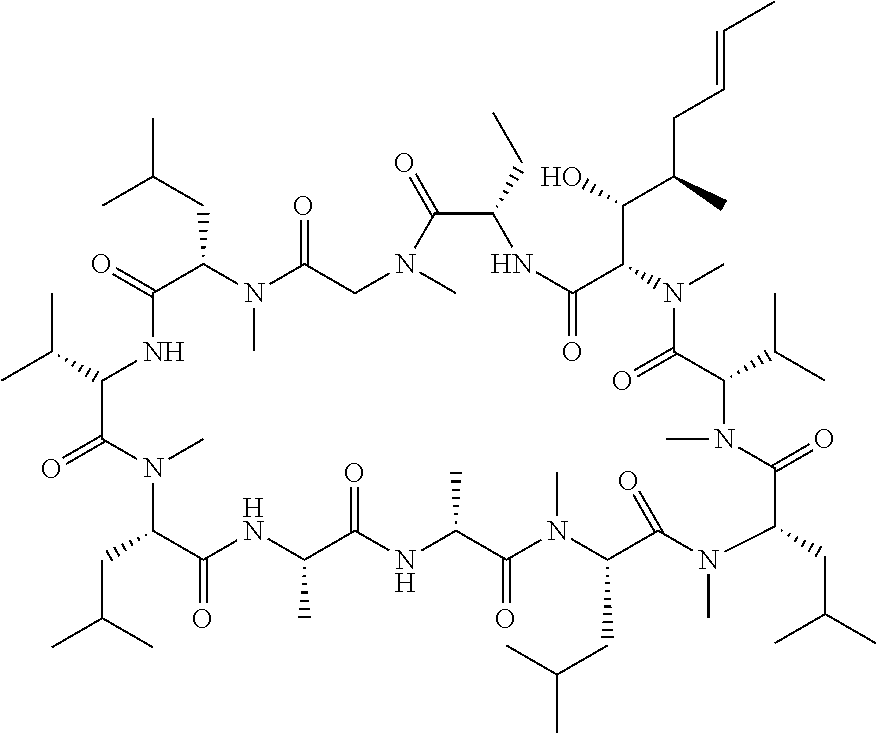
CC(C1NC(=O)C(CC(C)C)N(C)C(=O)CN(C)C(=O)C(CC)NC(=O)C(C(O)C(CC=CC)C)N(C)C(=O)C(C(C)C)N(C)C(=O)C(CC(C)C)N(C)C(=O)C(CC(C)C)N(C)C(=O)C(C)NC(=O)C(C)NC(=O)C(CC(C)C)N(C)C1=O)C
